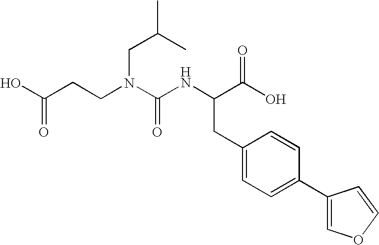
C1(CC(C(O)=O)NC(N(CC(C)C)CCC(O)=O)=O)=CC=C(C2=COC=C2)C=C1
